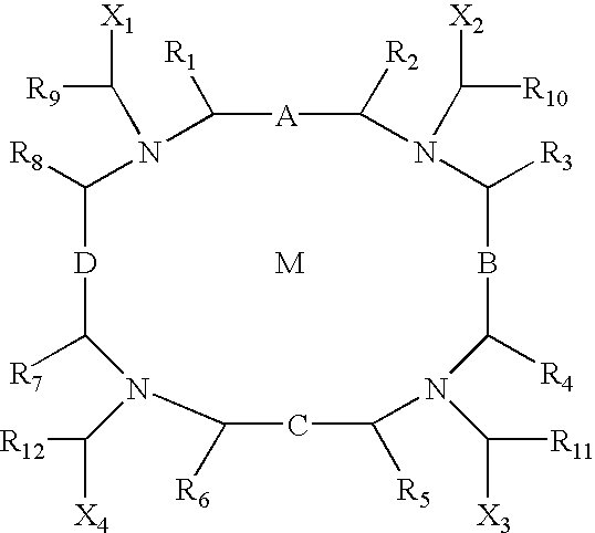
C1([R1])[A]C([R2])N(C([X2])[R10])C([R3])BC([R4])N(C([R11])[X3])C([R5])CC([R6])N(C([R12])[X4])C([R7])[D]C([R8])N1C([X1])[R9].[M]
